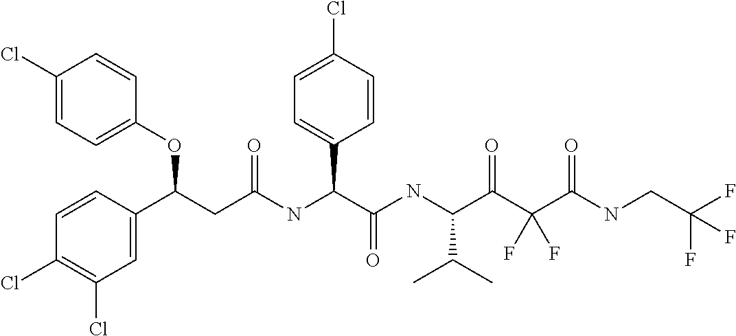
C1(Cl)=CC=C(OC(C2=CC(Cl)=C(Cl)C=C2)CC(=O)NC(C2=CC=C(Cl)C=C2)C(=O)NC(C(C)C)C(=O)C(C(=O)NCC(F)(F)F)(F)F)C=C1
